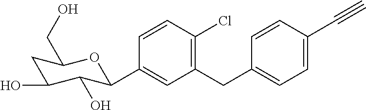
C1(CC2=CC=C(C#C)C=C2)=C(Cl)C=CC(C2C(O)C(O)CC(CO)O2)=C1
